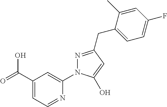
C(C1=CC=NC(N2N=C(CC3=CC=C(F)C=C3C)C=C2O)=C1)(O)=O
